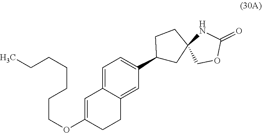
C1=C2C(=CC(C3CC4(CC3)NC(=O)OC4)=C1)CCC(OCCCCCCC)=C2
